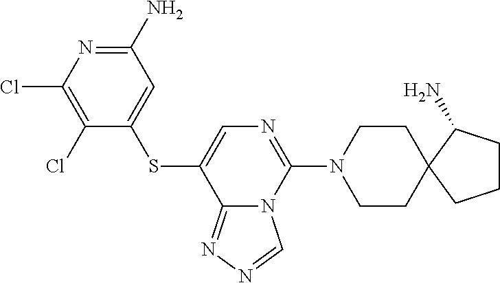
S(C1=CN=C(N2CCC3(CC2)C(N)CCC3)N2C1=NN=C2)C1=CC(N)=NC(Cl)=C1Cl
